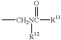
C[CH2NC]([R11])(=O)[R12]
